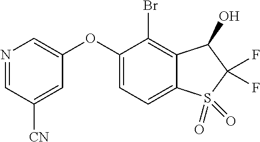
O(C1=CN=CC([CN])=C1)C1=CC=C2C(=C1Br)C(O)C(F)(F)S2(=O)=O
